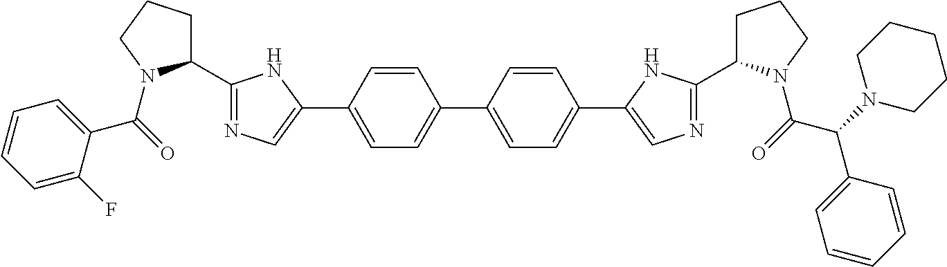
C1=CC(C2=CN=C(C3CCCN3C(=O)C3=CC=CC=C3F)N2)=CC=C1C1=CC=C(C2=CN=C(C3CCCN3C(=O)C(N3CCCCC3)C3=CC=CC=C3)N2)C=C1
